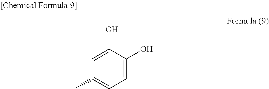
C1=C(O)C(O)=CC=C1C
